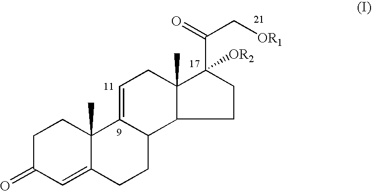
C1=C2C(C)(CCC1=O)C1=CCC3(C)C(C1CC2)CCC3(C(C[OR1])=O)[OR2]
